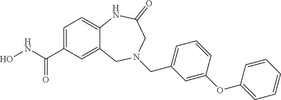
C1=C(C(NO)=O)C=C2C(=C1)NC(=O)CN(CC1=CC=CC(OC3=CC=CC=C3)=C1)C2
